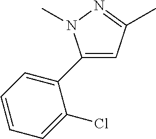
C1=C(C2=CC=CC=C2Cl)N(C)N=C1C
